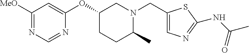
C1([MeO])=NC=NC(OC2CCC(C)N(CC3=CN=C(NC(C)=O)S3)C2)=C1
